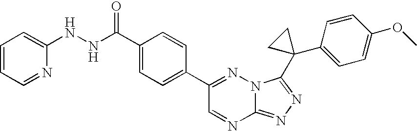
C12=NN=C(C3(C4=CC=C(OC)C=C4)CC3)N1N=C(C1=CC=C(C(NNC3=CC=CC=N3)=O)C=C1)C=N2
